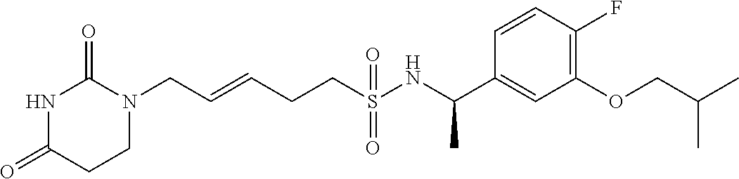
N1C(=O)CCN(CC=CCCS(NC(C2=CC(OCC(C)C)=C(F)C=C2)C)(=O)=O)C1=O
